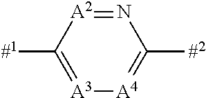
[A3]1=C([#1])[A2]=NC([#2])=[A4]1
